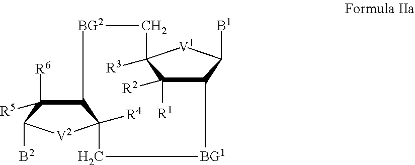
C12C([R6])([R5])C([B2])[V2]C1([R4])C[BG1]C1C([R1])([R2])C([R3])([V1]C1[B1])C[BG2]2
